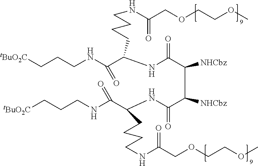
COCCOCC(NCCCCC(C(NCCC[tBuO2C])=O)NC(C([NHCbz])C(C(NC(C(NCCC[tBuO2C])=O)CCCCNC(COCCOC)=O)=O)[NHCbz])=O)=O
